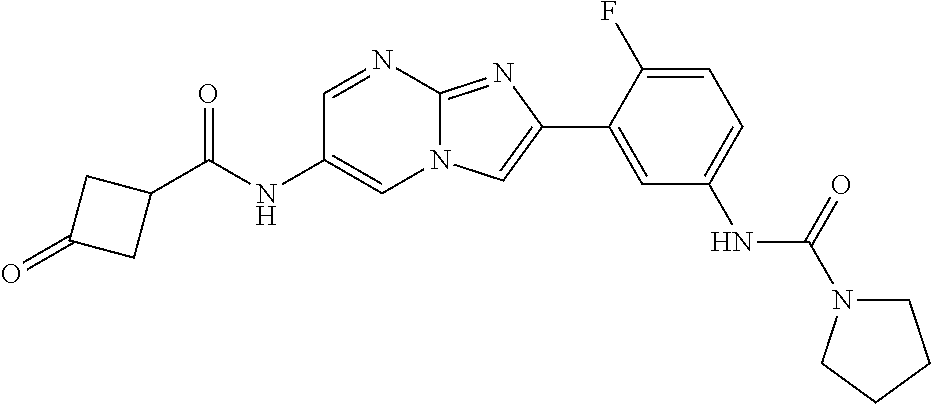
C1=NC2=NC(C3=CC(NC(=O)N4CCCC4)=CC=C3F)=CN2C=C1NC(=O)C1CC(=O)C1
